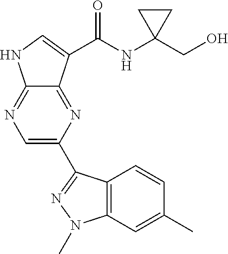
C1=C(C2=NN(C)C3=C2C=CC(C)=C3)N=C2C(=N1)NC=C2C(NC1(CO)CC1)=O
